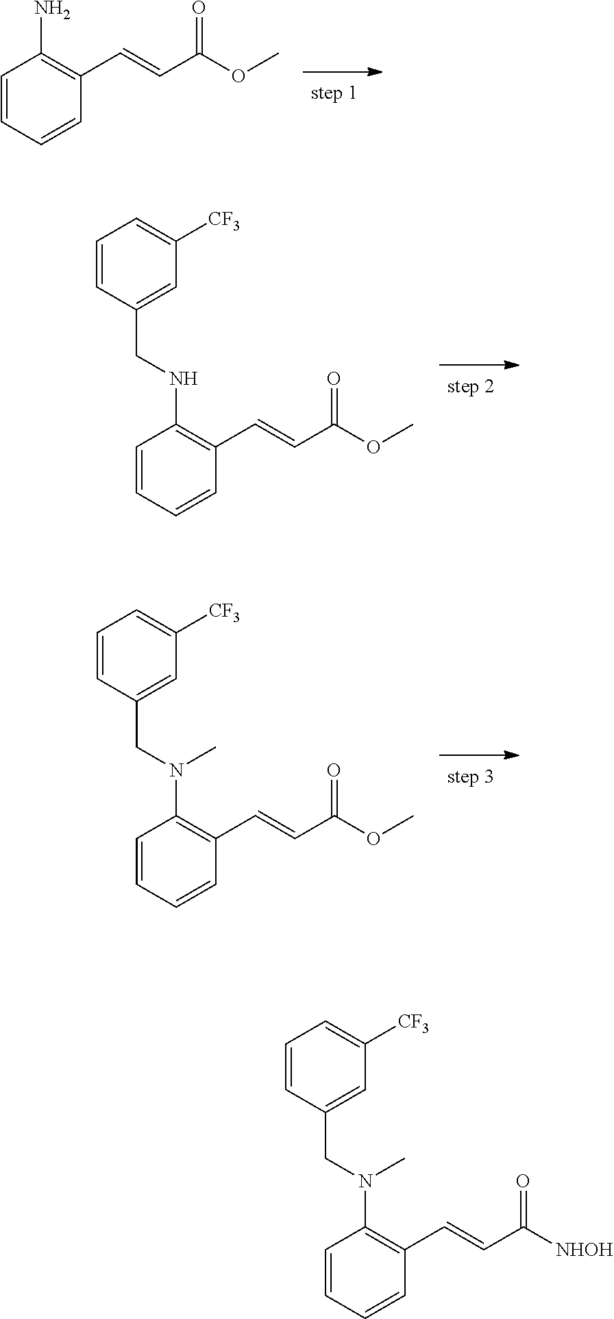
C1=CC=CC(C=CC(OC)=O)=C1N.C1=CC=CC(C=CC(OC)=O)=C1NCC1=CC([CF3])=CC=C1.C1=CC=CC(C=CC(OC)=O)=C1N(CC1=CC([CF3])=CC=C1)C.C1=CC=CC(C=CC([NHOH])=O)=C1N(CC1=CC([CF3])=CC=C1)C
